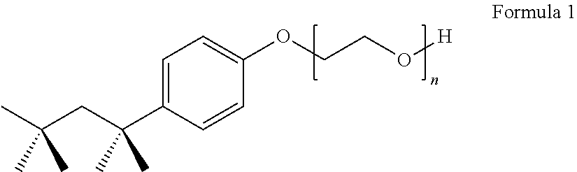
CC(CC(C1=CC=C(OCCO[H])C=C1)(C)C)(C)C
